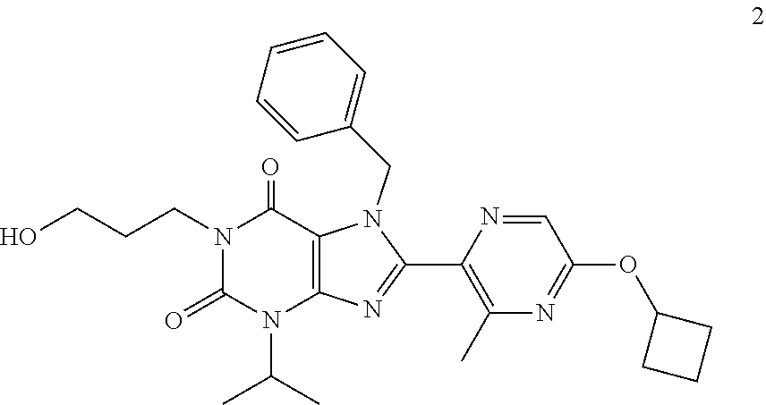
C1(CN2C3=C(N(C(C)C)C(=O)N(CCCO)C3=O)N=C2C2=C(C)N=C(OC3CCC3)C=N2)=CC=CC=C1
